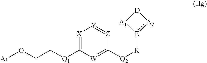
[Q1](C1=[X][Y]=[Z]C([Q2][K][E]2:[A2][D][A1]2)=[W]1)CCO[Ar]
